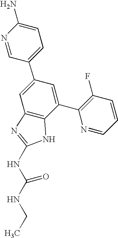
N1=CC(C2=CC3=C(C(C4=C(F)C=CC=N4)=C2)NC(NC(NCC)=O)=N3)=CC=C1N
